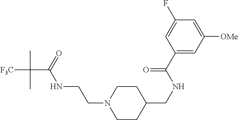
C1CC(CNC(C2=CC([OMe])=CC(F)=C2)=O)CCN1CCNC(C([F3C])(C)C)=O
